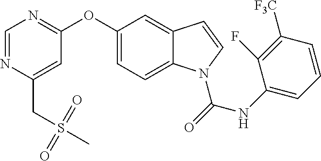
C1(OC2=NC=NC(CS(C)(=O)=O)=C2)=CC=C2C(=C1)C=CN2C(NC1=CC=CC([F3C])=C1F)=O
